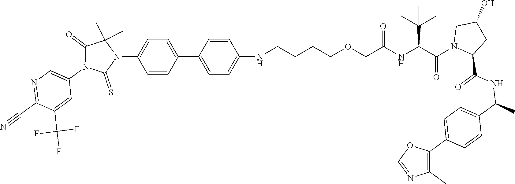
C1=C(C2=CC=C(NCCCCOCC(NC(C(N3CC(O)CC3C(NC(C3=CC=C(C4=C(C)N=CO4)C=C3)C)=O)=O)C(C)(C)C)=O)C=C2)C=CC(N2C(C)(C)C(=O)N(C3=CN=C(C#N)C(C(F)(F)F)=C3)C2=S)=C1
